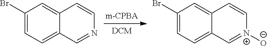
C1(Br)=CC=C2C(=C1)C=CN=C2.C1(Br)=CC=C2C(=C1)C=C[N+]([O-])=C2
